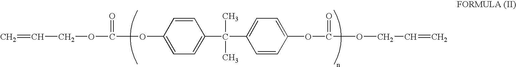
C=CCOC(=O)OC1=CC=C(C(C)(C)C2=CC=C(OC(=O)OCC=C)C=C2)C=C1
